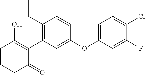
C1CCC(=O)C(C2=C(CC)C=CC(OC3=CC=C(Cl)C(F)=C3)=C2)=C1O
